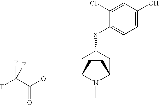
C1C2N(C)C(CC1SC1=CC=C(O)C=C1Cl)C=C2.C(=O)(O)C(F)(F)F
